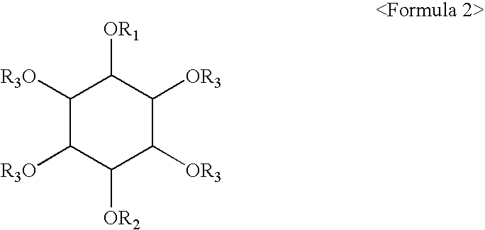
C1([R3O])C([R3O])C([OR2])C([OR3])C([OR3])C1[OR1]
